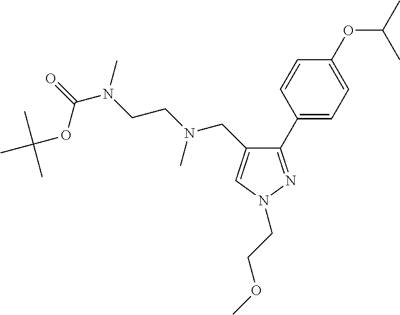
C1(C2=CC=C(OC(C)C)C=C2)=NN(CCOC)C=C1CN(CCN(C(=O)OC(C)(C)C)C)C
